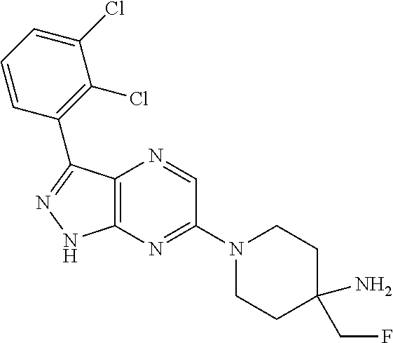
C12=C(N=C(N3CCC(CF)(N)CC3)C=N1)NN=C2C1=C(Cl)C(Cl)=CC=C1
